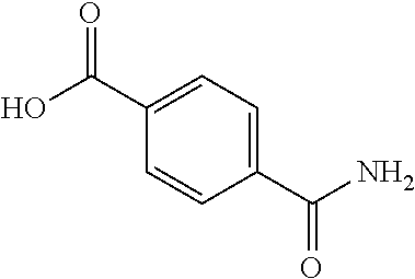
C1(C(N)=O)=CC=C(C(O)=O)C=C1
